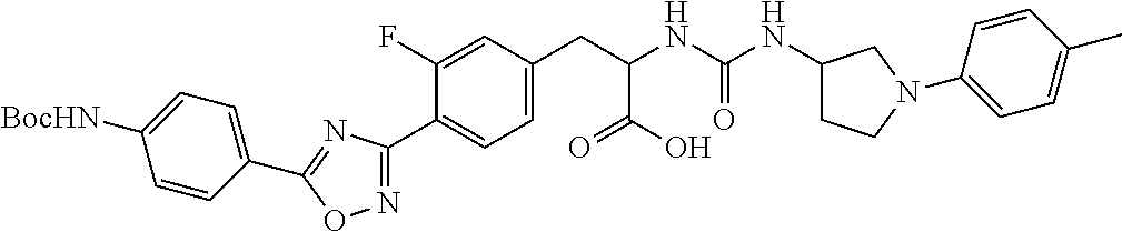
C1=C(F)C(C2=NOC(C3=CC=C([BocHN])C=C3)=N2)=CC=C1CC(C(=O)O)NC(=O)NC1CCN(C2=CC=C(C)C=C2)C1
